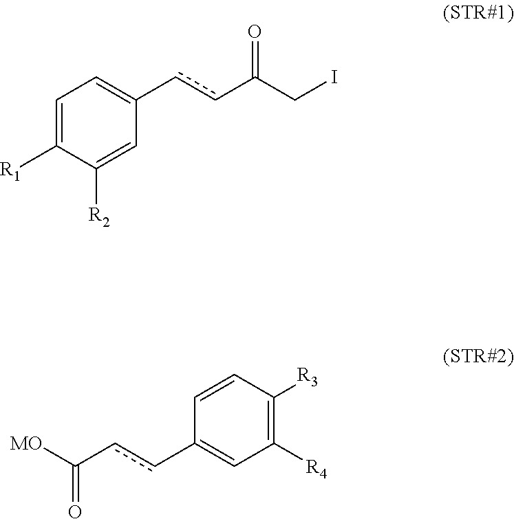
C1=C([R1])C([R2])=CC(ccC(CI)=O)=C1.C1([R4])=C([R3])C=CC(ccC([MO])=O)=C1
